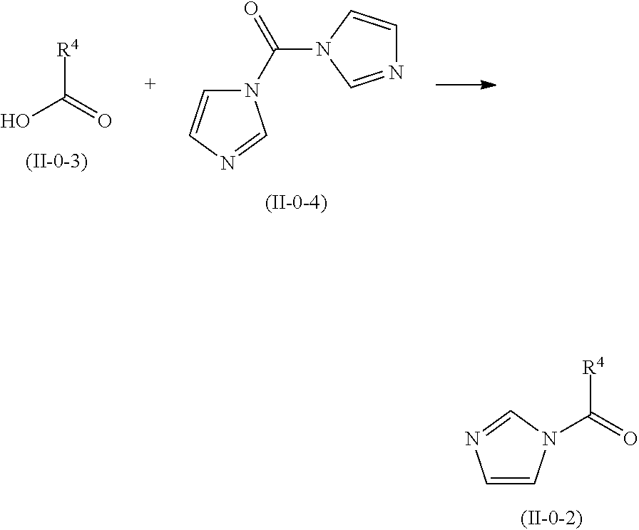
C1=CN(C([R4])=O)C=N1.[R4]C(O)=O.N1(C(N2C=NC=C2)=O)C=CN=C1
